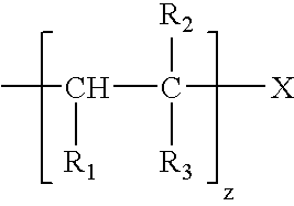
CC(C([R2])([R3])[X])[R1]
